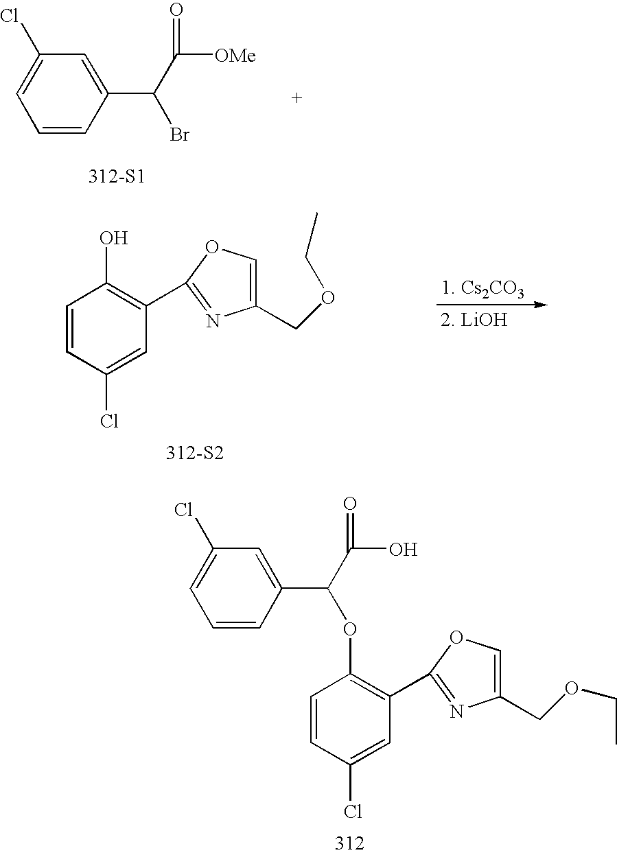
C1=CC(Cl)=CC(C2=NC(COCC)=CO2)=C1OC(C1=CC(Cl)=CC=C1)C(O)=O.[312-S1].C1=C(Cl)C=C(C(C([OMe])=O)Br)C=C1.C1=CC(Cl)=CC(C2=NC(COCC)=CO2)=C1O.[312-S2]
